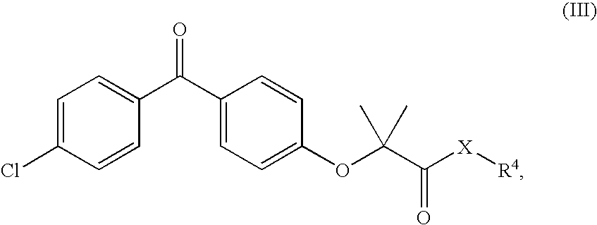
C1=C(Cl)C=CC(C(C2=CC=C(OC(C([X][R4])=O)(C)C)C=C2)=O)=C1
